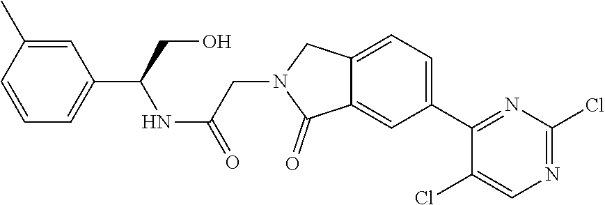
C12=CC(C3=NC(Cl)=NC=C3Cl)=CC=C1CN(CC(NC(C1=CC=CC(C)=C1)CO)=O)C2=O
